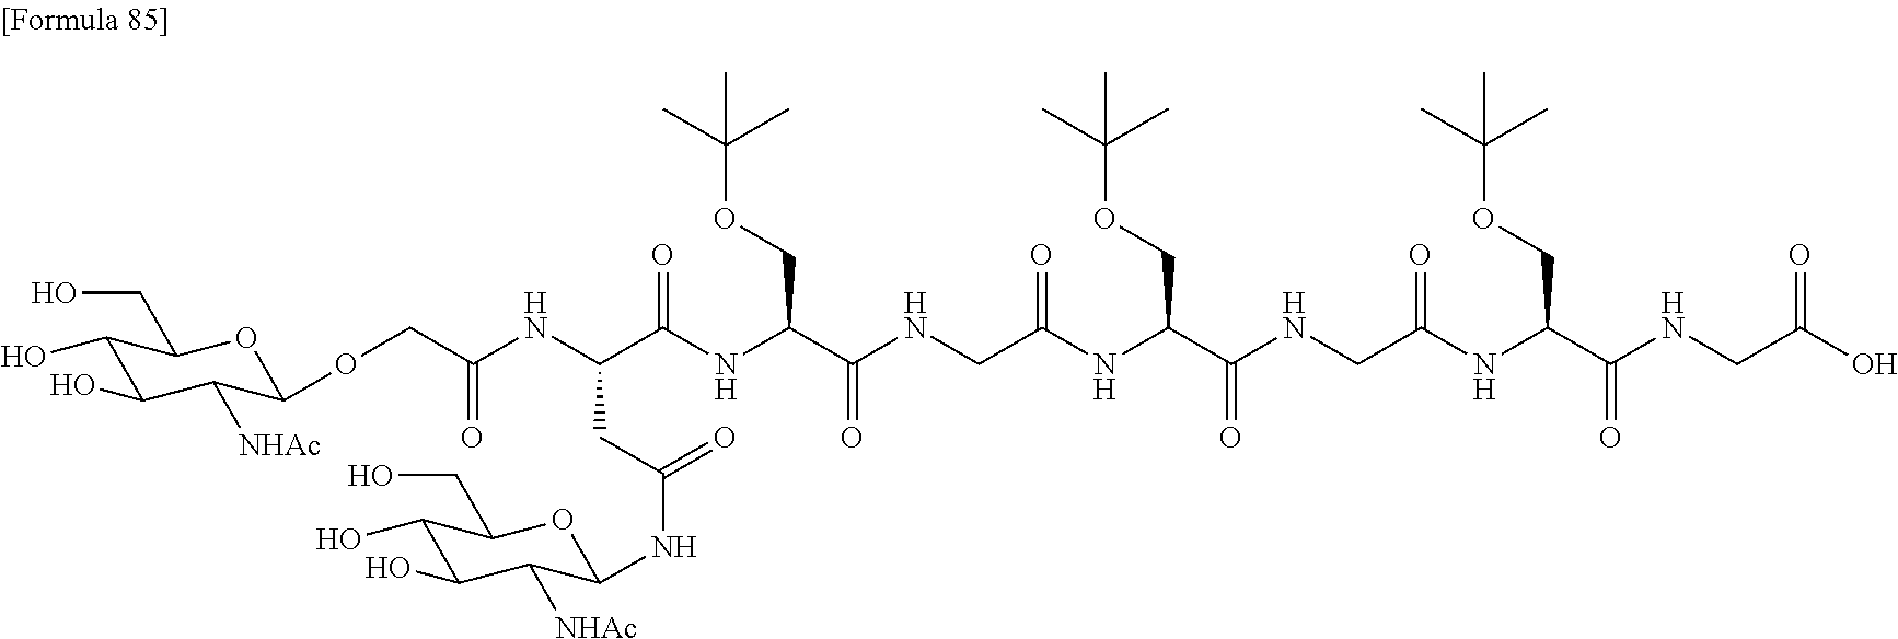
C1(O)C(O)C([NHAc])C(OCC(NC(C(NC(C(NCC(NC(C(NCC(NC(C(NCC(O)=O)=O)COC(C)(C)C)=O)=O)COC(C)(C)C)=O)=O)COC(C)(C)C)=O)CC(NC2C([NHAc])C(O)C(O)C(CO)O2)=O)=O)OC1CO
